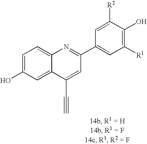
C1=C(O)C=C2C(=C1)N=C(C1=CC([R1])=C(O)C([R2])=C1)C=C2C#C
